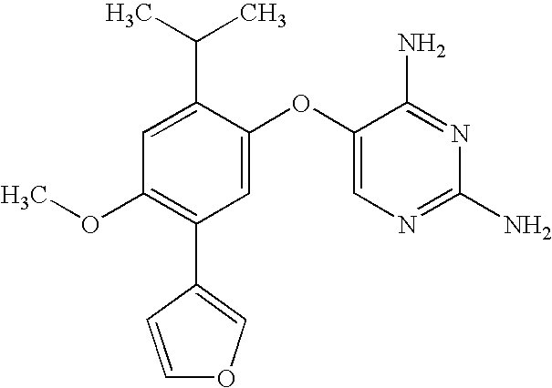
C1=C(C(C)C)C(OC2=CN=C(N)N=C2N)=CC(C2=COC=C2)=C1OC
